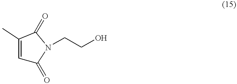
C1=C(C)C(=O)N(CCO)C1=O
